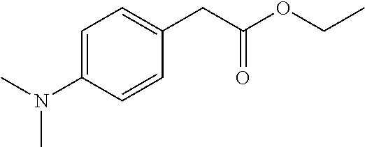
C1=C(N(C)C)C=CC(CC(OCC)=O)=C1
